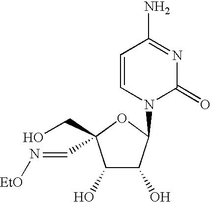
C1(O)C(O)C(N2C(=O)N=C(N)C=C2)OC1(CO)C=N[EtO]
